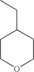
C1COCCC1CC
